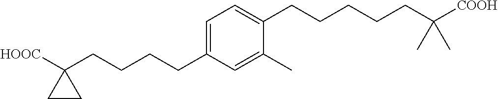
C1=C(CCCCC2([HOOC])CC2)C=C(C)C(CCCCCC([COOH])(C)C)=C1
